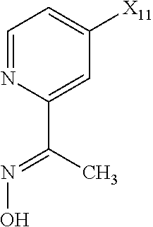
C1=C(C(=NO)C)N=CC=C1[X11]
